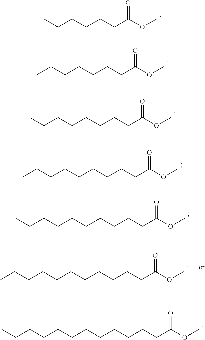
CCCCCCCCCCCCC(OC)=O.CCCCCCCCCCCC(OC)=O.CCCCCCC(OC)=O.CCCCCCCC(OC)=O.CCCCCCCCC(OC)=O.CCCCCCCCCC(OC)=O.CCCCCCCCCCC(OC)=O
